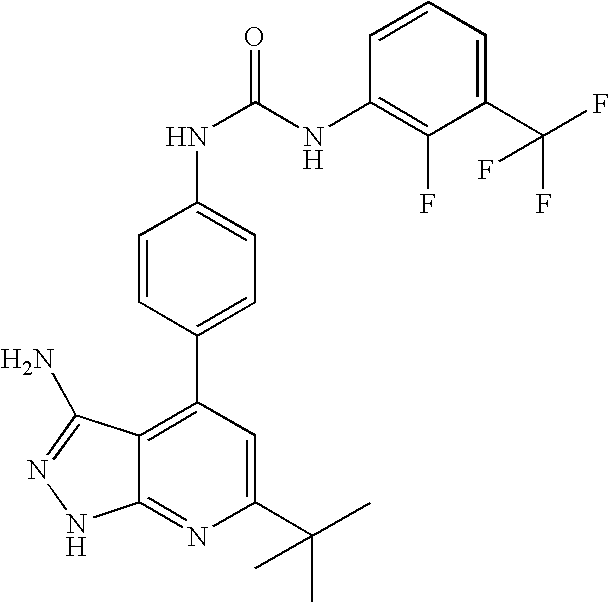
C1(C(C)(C)C)=CC(C2=CC=C(NC(=O)NC3=C(F)C(C(F)(F)F)=CC=C3)C=C2)=C2C(=N1)NN=C2N
